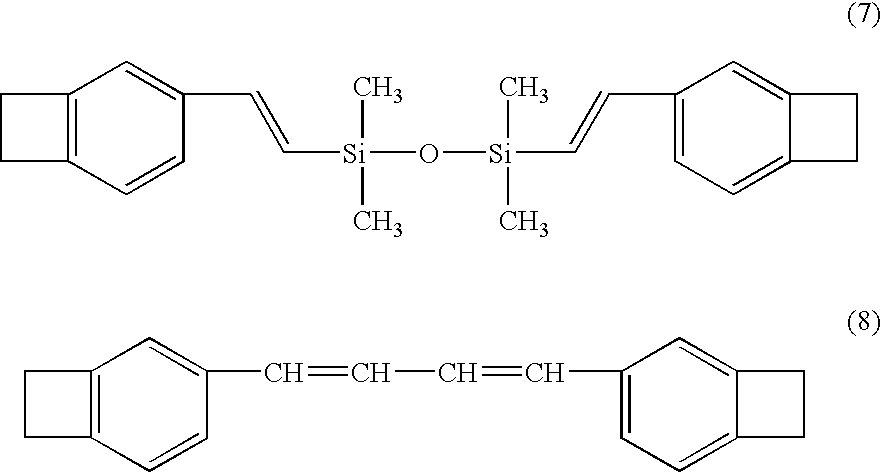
C12=C(C=CC(C=C[Si](C)(C)O[Si](C)(C)C=CC3=CC=C4C(=C3)CC4)=C1)CC2.C12=C(C=CC(C=CC=CC3=CC=C4C(=C3)CC4)=C1)CC2
